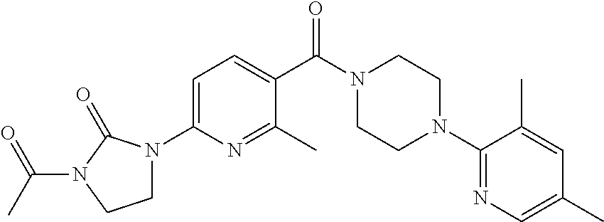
C1=C(N2CCN(C(C)=O)C2=O)N=C(C)C(C(N2CCN(C3=NC=C(C)C=C3C)CC2)=O)=C1
